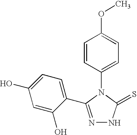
C1(N2C(=S)NN=C2C2=CC=C(O)C=C2O)=CC=C(OC)C=C1
